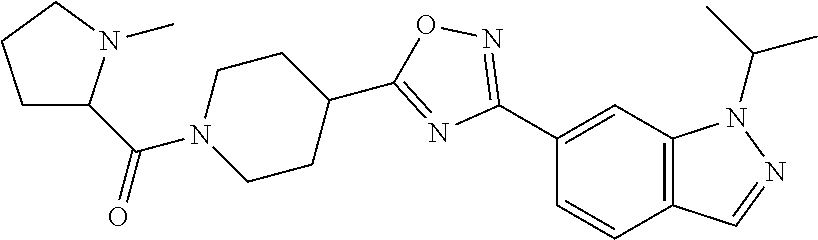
C1(C2=NOC(C3CCN(C(C4CCCN4C)=O)CC3)=N2)=CC2=C(C=C1)C=NN2C(C)C
